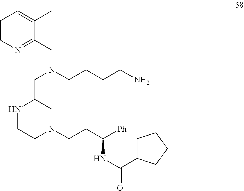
N1CCN(CCC([Ph])NC(=O)C2CCCC2)CC1CN(CC1=NC=CC=C1C)CCCCN
